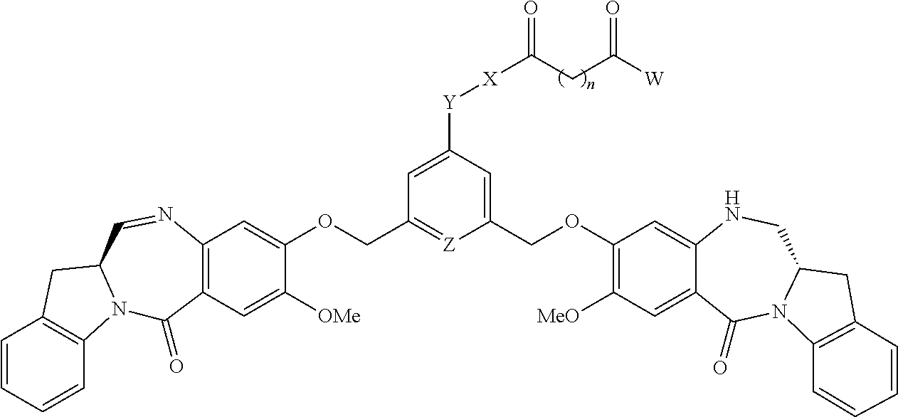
C1=CC=CC2=C1CC1N2C(=O)C2=C(N=C1)C=C(OCC1=[Z]C(COC3=C([MeO])C=C4C(=C3)NCC3N(C4=O)C4=C(C3)C=CC=C4)=CC([Y][X]C(CC([W])=O)=O)=C1)C([OMe])=C2
